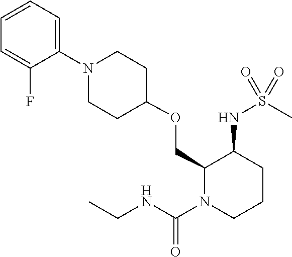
O(CC1C(NS(C)(=O)=O)CCCN1C(NCC)=O)C1CCN(C2=CC=CC=C2F)CC1
